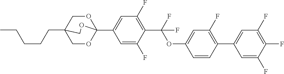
C(CCC12COC(C3=CC(F)=C(C(OC4=CC(F)=C(C5=CC(F)=C(F)C(F)=C5)C=C4)(F)F)C(F)=C3)(OC1)OC2)CC
